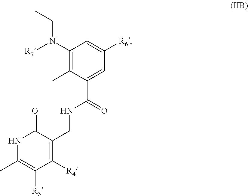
N1C(C)=C([R3])C([R4])=C(CNC(C2=CC([R6])=CC(N([R7])CC)=C2C)=O)C1=O
